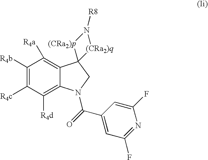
C1([R4b])=C([R4c])C([R4d])=C2C(=C1[R4a])C1(CN2C(=O)C2=CC(F)=NC(F)=C2)[(CRa2)p]N([R8])[(CRa2)q]1
